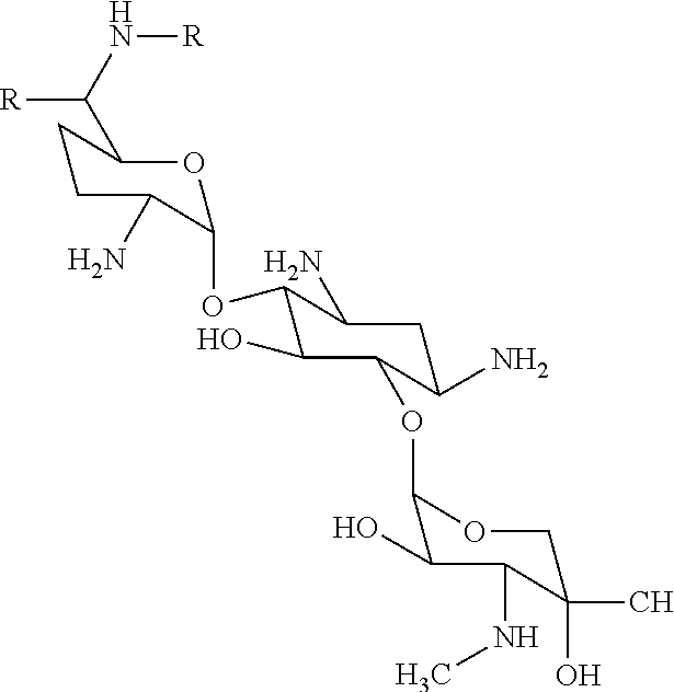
C1CC(N)C(OC2C(O)C(OC3C(O)C(NC)C(C)(O)CO3)C(N)CC2N)OC1C(N[R])[R]
